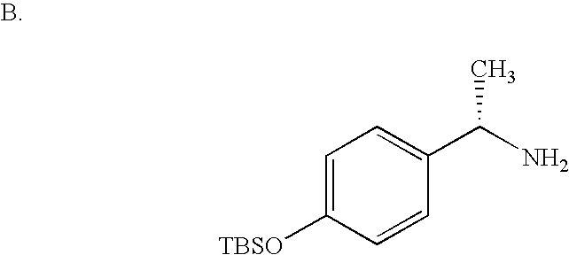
C1=C([TBSO])C=CC(C(N)C)=C1
